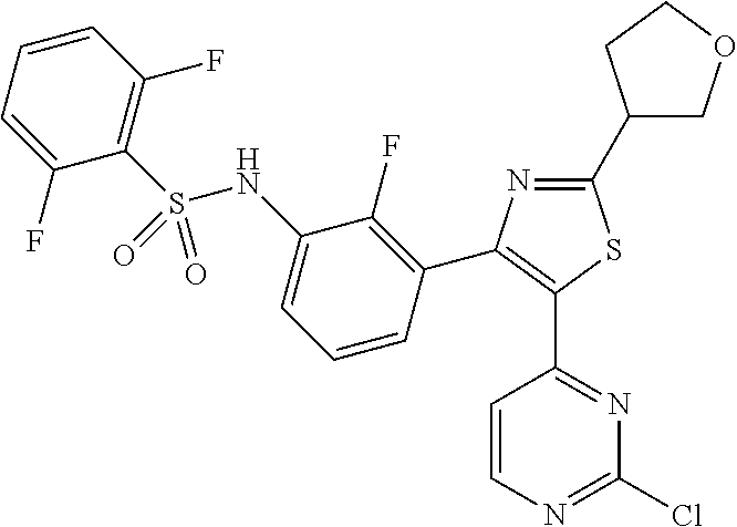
C1(NS(C2=C(F)C=CC=C2F)(=O)=O)=CC=CC(C2=C(C3=NC(Cl)=NC=C3)SC(C3COCC3)=N2)=C1F
